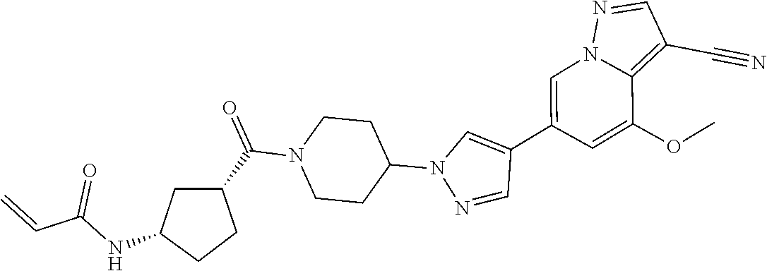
C1=C(C2=CN(C3CCN(C(C4CC(NC(C=C)=O)CC4)=O)CC3)N=C2)C=C(OC)C2=C(C#N)C=NN12
